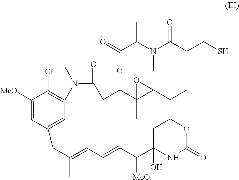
C1([MeO])=CC2=CC(=C1Cl)N(C)C(=O)CC(OC(=O)C(N(C(CCS)=O)C)C)C1(C)C(C(C)C3CC(O)(C([MeO])C=CC=C(C)C2)NC(=O)O3)O1
